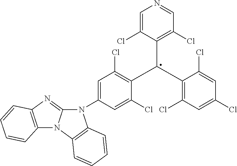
N1=CC(Cl)=C(C(C2=C(Cl)C=C(Cl)C=C2Cl)C2=C(Cl)C=C(N3C4=NC5=C(N4C4=C3C=CC=C4)C=CC=C5)C=C2Cl)C(Cl)=C1
